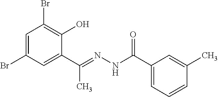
C1=C(Br)C=C(C(C)=NNC(=O)C2=CC=CC(C)=C2)C(O)=C1Br
